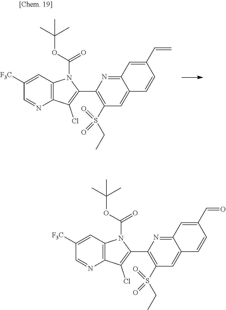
C1([F3C])=CC2=C(N=C1)C(Cl)=C(C1=C(S(CC)(=O)=O)C=C3C(=N1)C=C(C=C)C=C3)N2C(OC(C)(C)C)=O.C1([F3C])=CC2=C(N=C1)C(Cl)=C(C1=C(S(CC)(=O)=O)C=C3C(=N1)C=C(C=O)C=C3)N2C(OC(C)(C)C)=O
